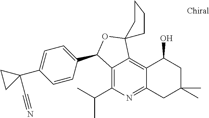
C12=C(C(C)C)N=C3C(=C1C1(OC2C2=CC=C(C4(C#N)CC4)C=C2)CCCC1)C(O)CC(C)(C)C3
